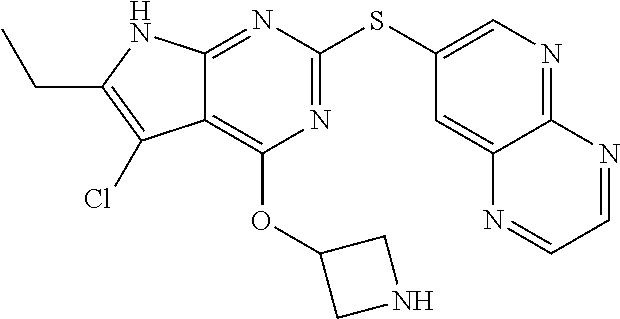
C12=C(OC3CNC3)N=C(SC3=CN=C4C(=C3)N=CC=N4)N=C1NC(CC)=C2Cl
